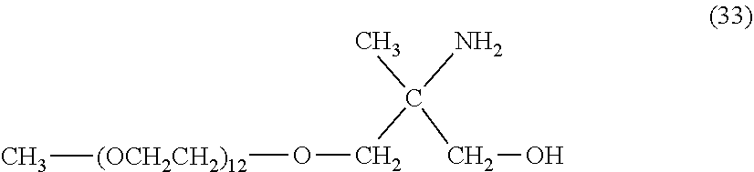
O([(OCH2CH2)12]C)CC(C)(N)CO
